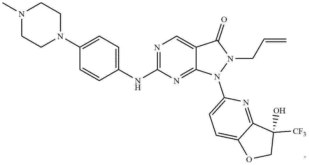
C1(N2CCN(C)CC2)=CC=C(NC2=NC=C3C(=N2)N(C2=CC=C4C(=N2)C([CF3])(O)CO4)N(CC=C)C3=O)C=C1
